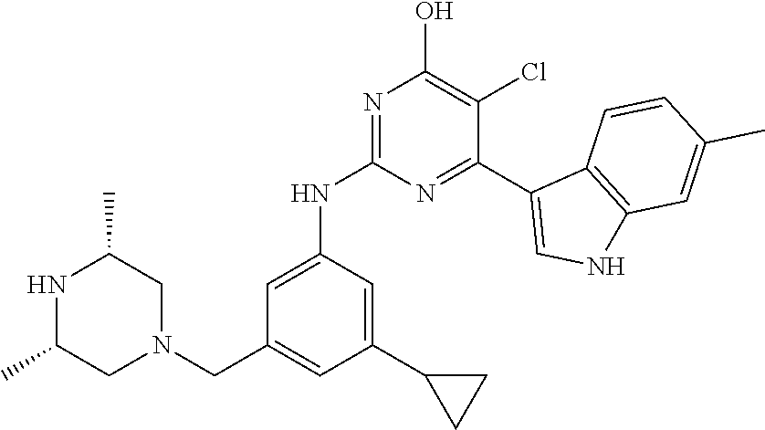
N1C(C)CN(CC2=CC(C3CC3)=CC(NC3=NC(O)=C(Cl)C(C4=CNC5=C4C=CC(C)=C5)=N3)=C2)CC1C
